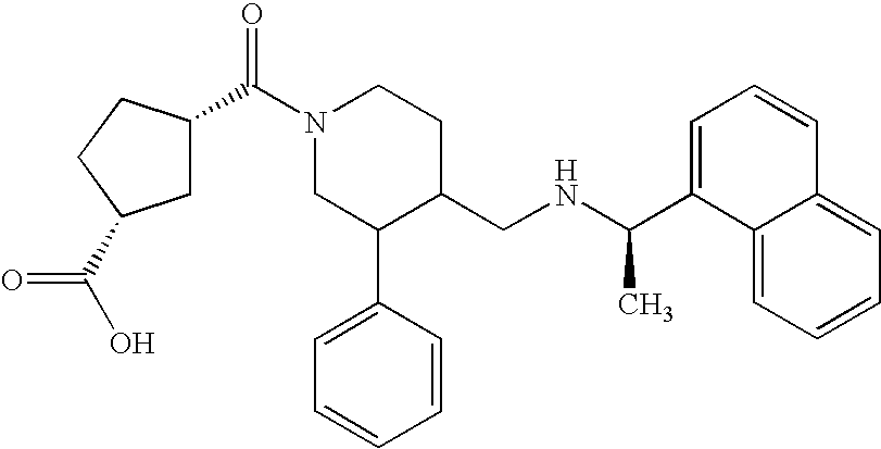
C1C(C(N2CC(C3=CC=CC=C3)C(CNC(C3=CC=CC4=CC=CC=C34)C)CC2)=O)CCC1C(O)=O
